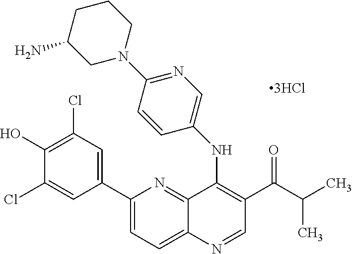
C12=NC(C3=CC(Cl)=C(O)C(Cl)=C3)=CC=C1N=CC(C(C(C)C)=O)=C2NC1=CN=C(N2CCCC(N)C2)C=C1
